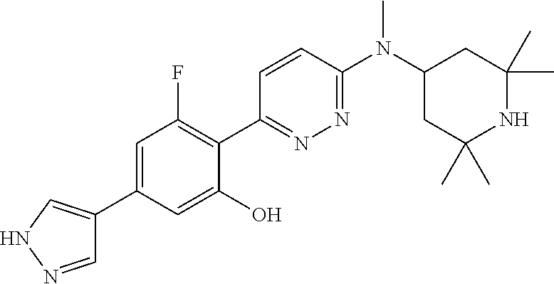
C1(C2=CNN=C2)=CC(F)=C(C2=NN=C(N(C3CC(C)(C)NC(C)(C)C3)C)C=C2)C(O)=C1
